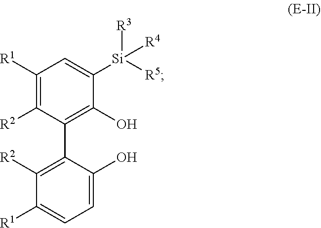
[R2]C1=C([R1])C=C([Si]([R3])([R5])[R4])C(O)=C1C1=C([R2])C([R1])=CC=C1O
